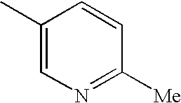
C1(C)=CN=C([Me])C=C1
